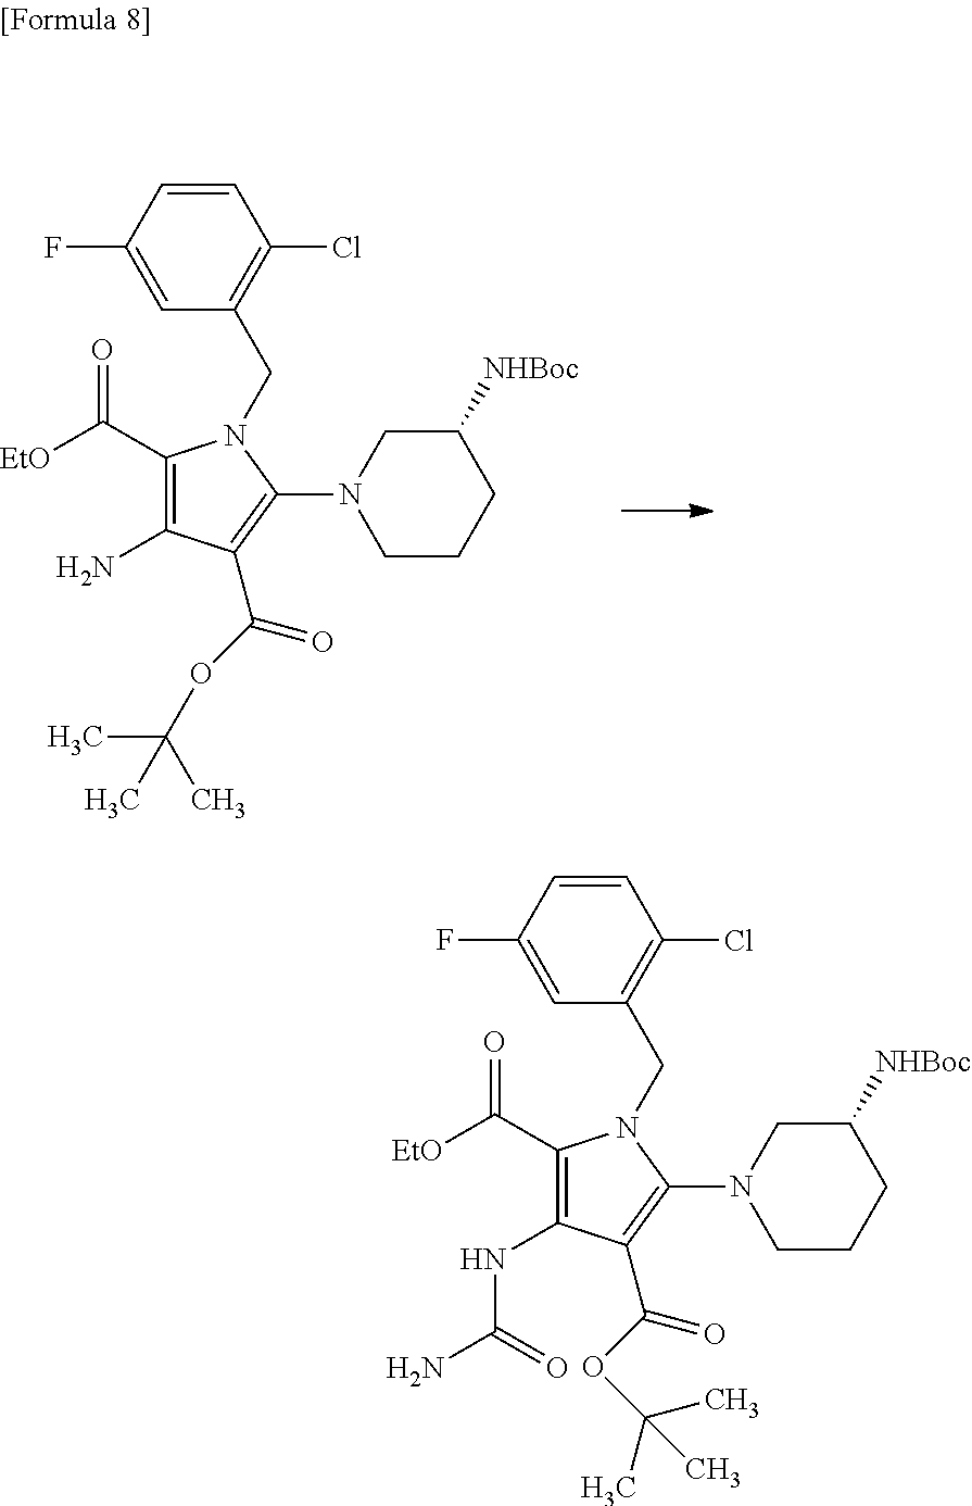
C1(C([EtO])=O)=C(N)C(C(OC(C)(C)C)=O)=C(N2CCCC([NHBoc])C2)N1CC1=C(Cl)C=CC(F)=C1.C1(C([EtO])=O)=C(NC(N)=O)C(C(OC(C)(C)C)=O)=C(N2CCCC([NHBoc])C2)N1CC1=C(Cl)C=CC(F)=C1
